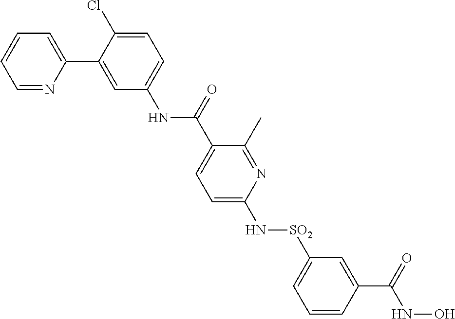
N(C1=CC=C(Cl)C(C2=CC=CC=N2)=C1)C(=O)C1=CC=C(N[SO2]C2=CC=CC(C(NO)=O)=C2)N=C1C
